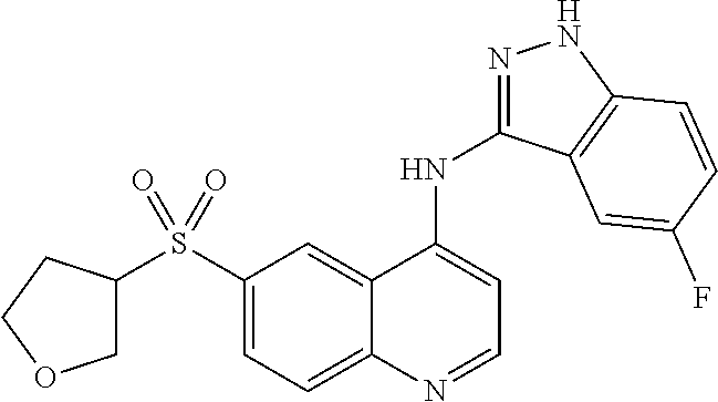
C1(S(C2COCC2)(=O)=O)=CC=C2C(=C1)C(NC1=NNC3=C1C=C(F)C=C3)=CC=N2
